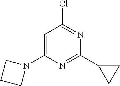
C1=C(N2CCC2)N=C(C2CC2)N=C1Cl
